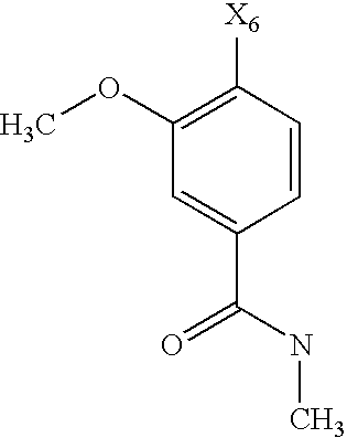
C1(OC)=C([X6])C=CC(C(NC)=O)=C1
